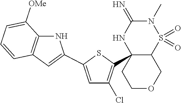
C12C(C3=C(Cl)C=C(C4=CC5=C(N4)C([OMe])=CC=C5)S3)(NC(=N)N(C)S1(=O)=O)CCOC2
